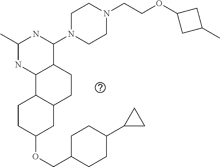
C1(OCC2CCC(C3CC3)CC2)CC2C(CC1)C1C(CC2)C(N2CCN(CCOC3CC(C)C3)CC2)NC(C)N1
